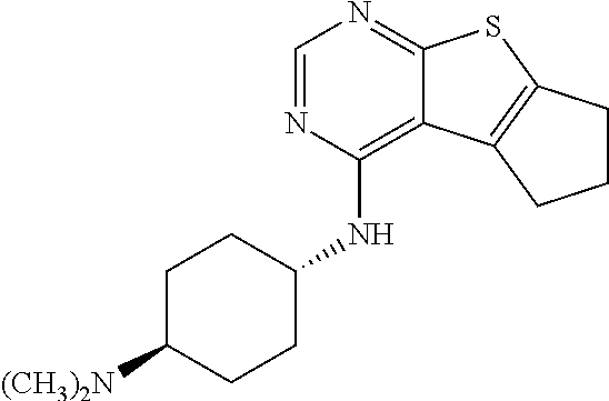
C1=NC(NC2CCC([(CH3)2N])CC2)=C2C(=N1)SC1=C2CCC1
